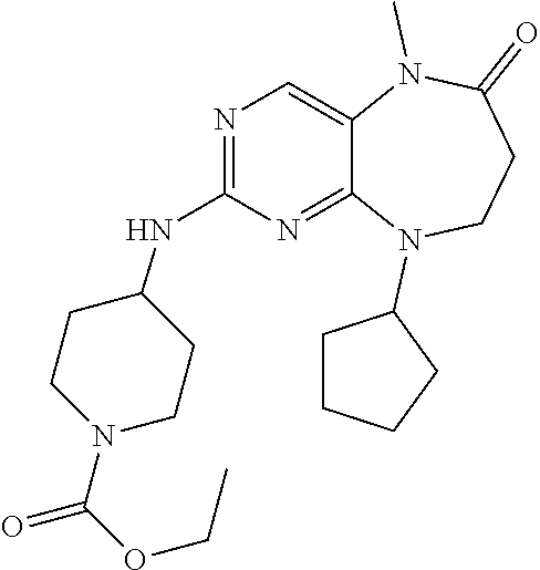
C1C(NC2=NC=C3C(=N2)N(C2CCCC2)CCC(=O)N3C)CCN(C(OCC)=O)C1
